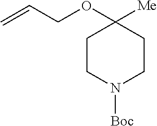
C1CN([Boc])CCC1(OCC=C)[Me]
